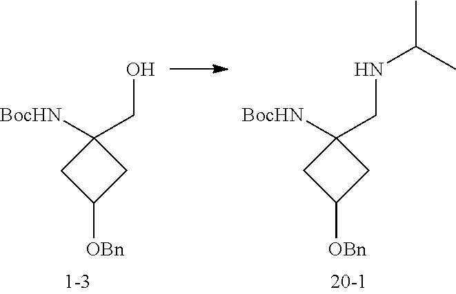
C1C([OBn])CC1([BocHN])CO.C1C([OBn])CC1([BocHN])CNC(C)C
